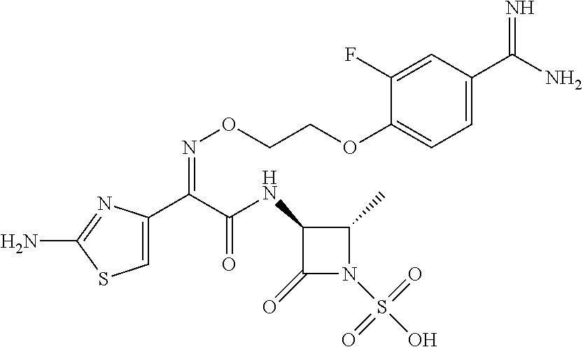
C1=C(C(C(NC2C(=O)N(S(O)(=O)=O)C2C)=O)=NOCCOC2=CC=C(C(N)=N)C=C2F)N=C(N)S1
